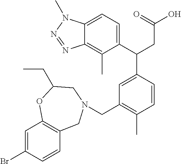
C1(C(CC(=O)O)C2=CC(CN3CC4=C(C=C(Br)C=C4)OC(CC)C3)=C(C)C=C2)=CC=C2C(=C1C)N=NN2C
